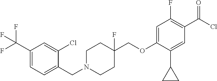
C1(C(F)(F)F)=CC=C(CN2CCC(F)(COC3=CC(F)=C(C(Cl)=O)C=C3C3CC3)CC2)C(Cl)=C1
